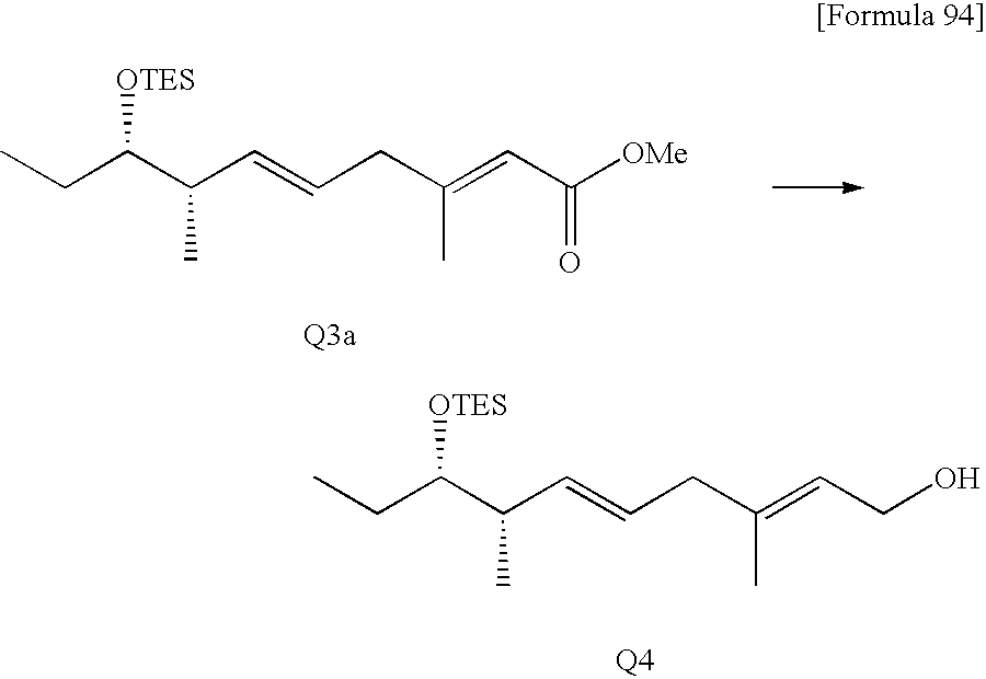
CCC(C(C=CCC(=CC([OMe])=O)C)C)[OTES].[Q3a].CCC(C(C=CCC(=CCO)C)C)[OTES].[Q4]
